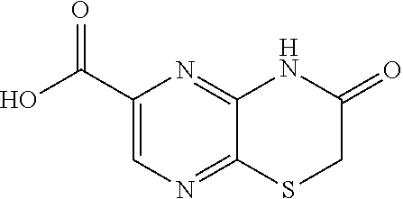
C1(C(O)=O)=CN=C2C(=N1)NC(=O)CS2
